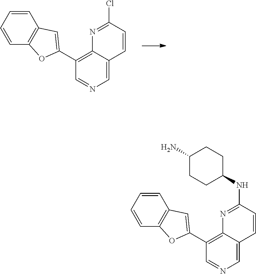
N1=C(Cl)C=CC2=CN=CC(C3=CC4=C(O3)C=CC=C4)=C12.N1=C(NC2CCC(N)CC2)C=CC2=CN=CC(C3=CC4=C(O3)C=CC=C4)=C12
